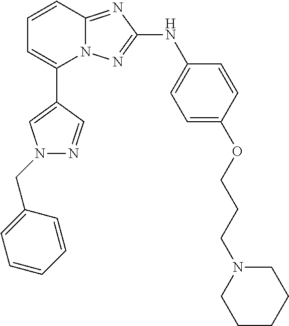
C1=CC2=NC(NC3=CC=C(OCCCN4CCCCC4)C=C3)=NN2C(C2=CN(CC3=CC=CC=C3)N=C2)=C1
